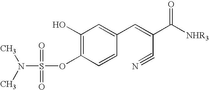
C1(O)=C(OS(N(C)C)(=O)=O)C=CC(C=C(C([NHR3])=O)C#N)=C1
